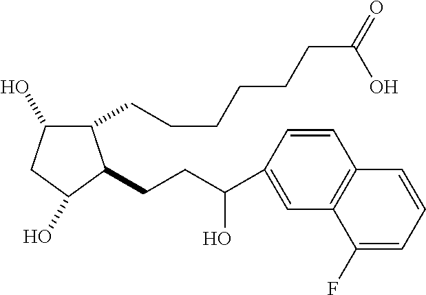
C1(CCCCCCC(=O)O)C(O)CC(O)C1CCC(O)C1=CC2=C(C=C1)C=CC=C2F
